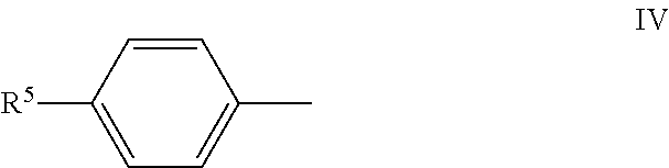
C1=CC([R5])=CC=C1C
